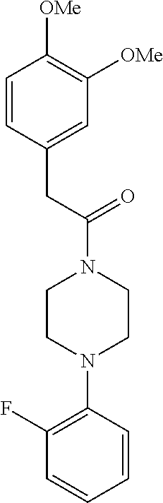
C1=CC(CC(=O)N2CCN(C3=C(F)C=CC=C3)CC2)=CC([OMe])=C1[OMe]
